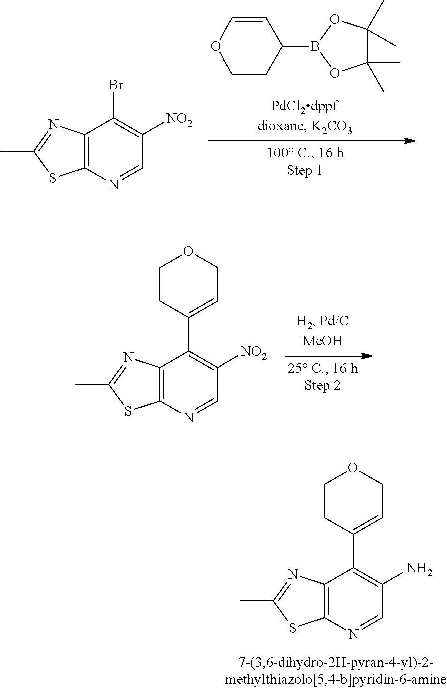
C12=C(N=CC([NO2])=C1Br)SC(C)=N2.C1CC(B2OC(C)(C)C(C)(C)O2)C=CO1.C12=C(N=CC([NO2])=C1C1=CCOCC1)SC(C)=N2.C12=C(N=CC(N)=C1C1=CCOCC1)SC(C)=N2
